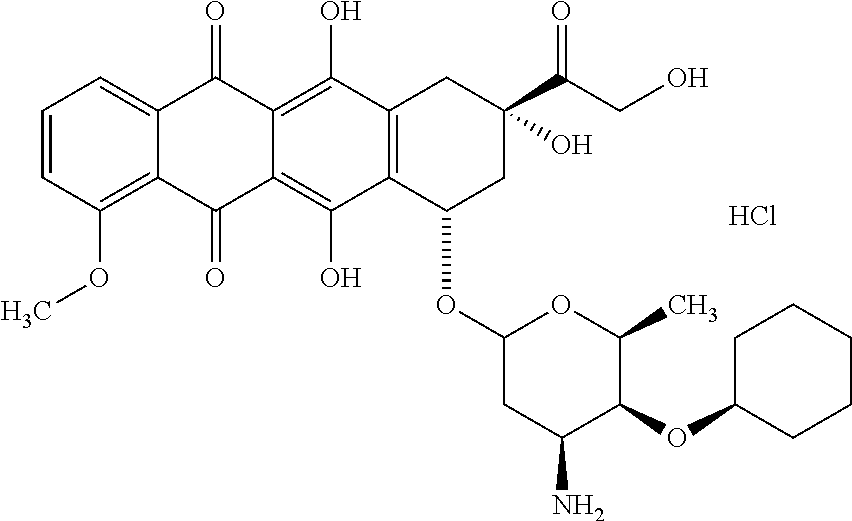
C12=C(OC)C=CC=C1C(=O)C1=C(O)C3=C(C(O)=C1C2=O)C(OC1CC(N)C(OC2CCCCC2)C(C)O1)CC(O)(C(CO)=O)C3.Cl
